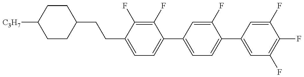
C1CC(CCC2=CC=C(C3=CC=C(C4=CC(F)=C(F)C(F)=C4)C(F)=C3)C(F)=C2F)CCC1[C3H7]
